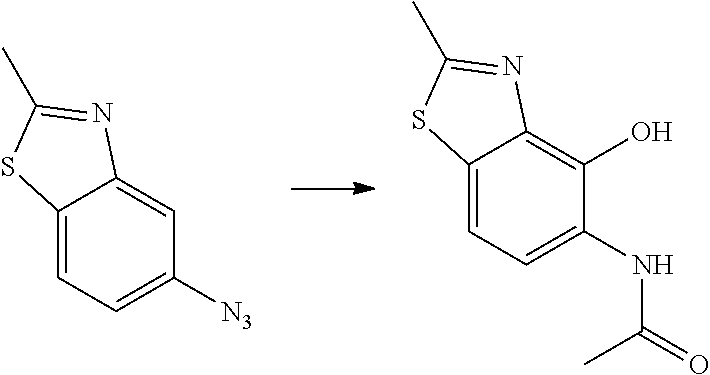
C12=CC=C([N3])C=C1N=C(C)S2.C12=CC=C(NC(=O)C)C(O)=C1N=C(C)S2
